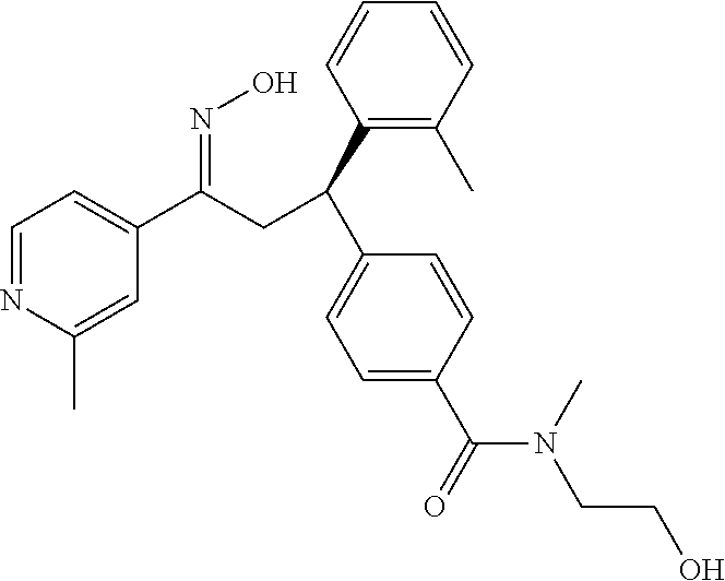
C1=NC(C)=CC(C(CC(C2=C(C)C=CC=C2)C2=CC=C(C(N(CCO)C)=O)C=C2)=NO)=C1
